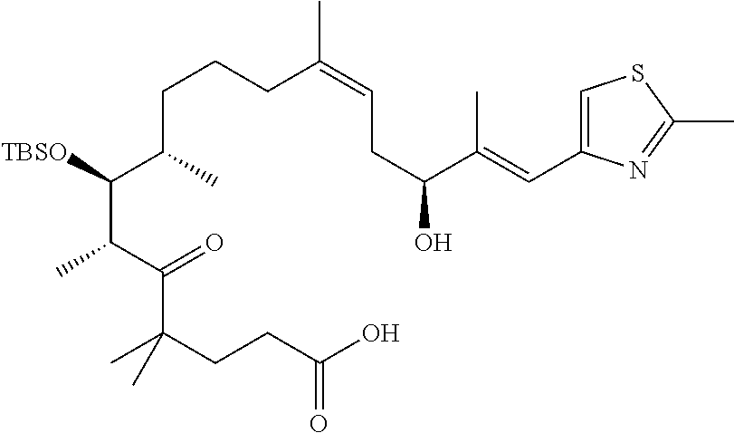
C(C(C(C(C(=O)C(CCC(=O)O)(C)C)C)[TBSO])C)CCC(=CCC(O)C(C)=CC1=CSC(C)=N1)C
